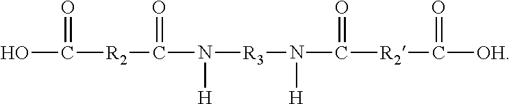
OC([R2]C(N([R3]N(C([R2]C([OH])=O)=O)[H])[H])=O)=O
